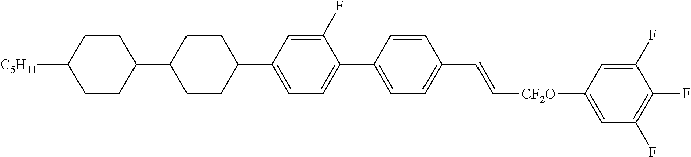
C1(F)=CC(C2CCC(C3CCC([C5H11])CC3)CC2)=CC=C1C1=CC=C(C=C[CF2O]C2=CC(F)=C(F)C(F)=C2)C=C1
